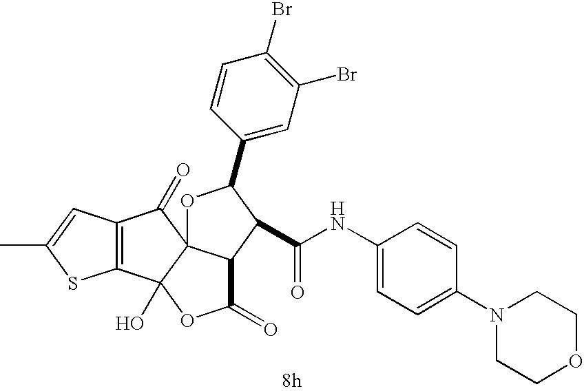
C12=C(C=C(C)S1)C(=O)C13C2(O)OC(=O)C1C(C(NC1=CC=C(N2CCOCC2)C=C1)=O)C(C1=CC(Br)=C(Br)C=C1)O3
